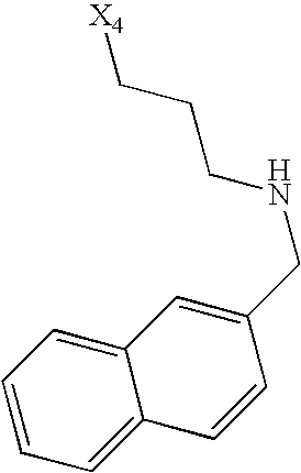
[X4]CCCNCC1=CC2=CC=CC=C2C=C1
